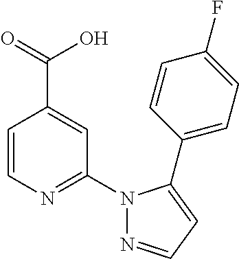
C1=CN=C(N2N=CC=C2C2=CC=C(F)C=C2)C=C1C(=O)O
